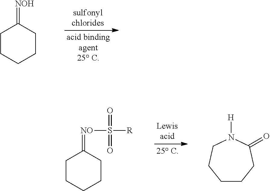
C1CCCCC1=[NOH].C1CCCCC1=[NO]S([R])(=O)=O.C1CCC(=O)N([H])CC1
